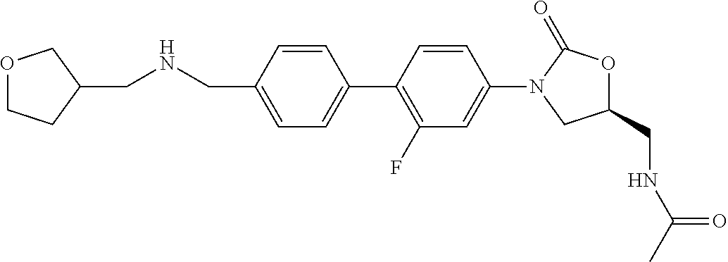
C1(CNC(C)=O)OC(=O)N(C2=CC(F)=C(C3=CC=C(CNCC4COCC4)C=C3)C=C2)C1
